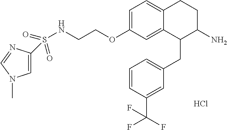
Cl.C1=C(OCCNS(=O)(=O)C2=CN(C)C=N2)C=C2C(=C1)CCC(N)C2CC1=CC=CC(C(F)(F)F)=C1
